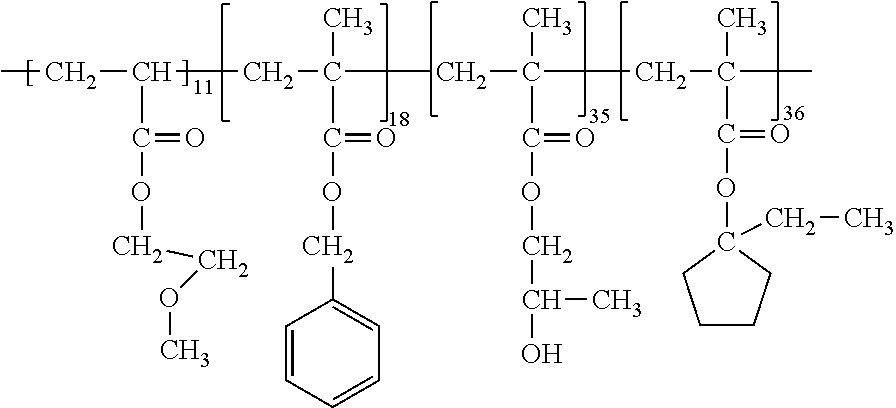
C(C(C(OCCOC)=O)CC(C)(C(=O)OCC1=CC=CC=C1)CC(C)(C(=O)OCC(C)O)CC(C(=O)OC1(CC)CCCC1)(C)C)C
